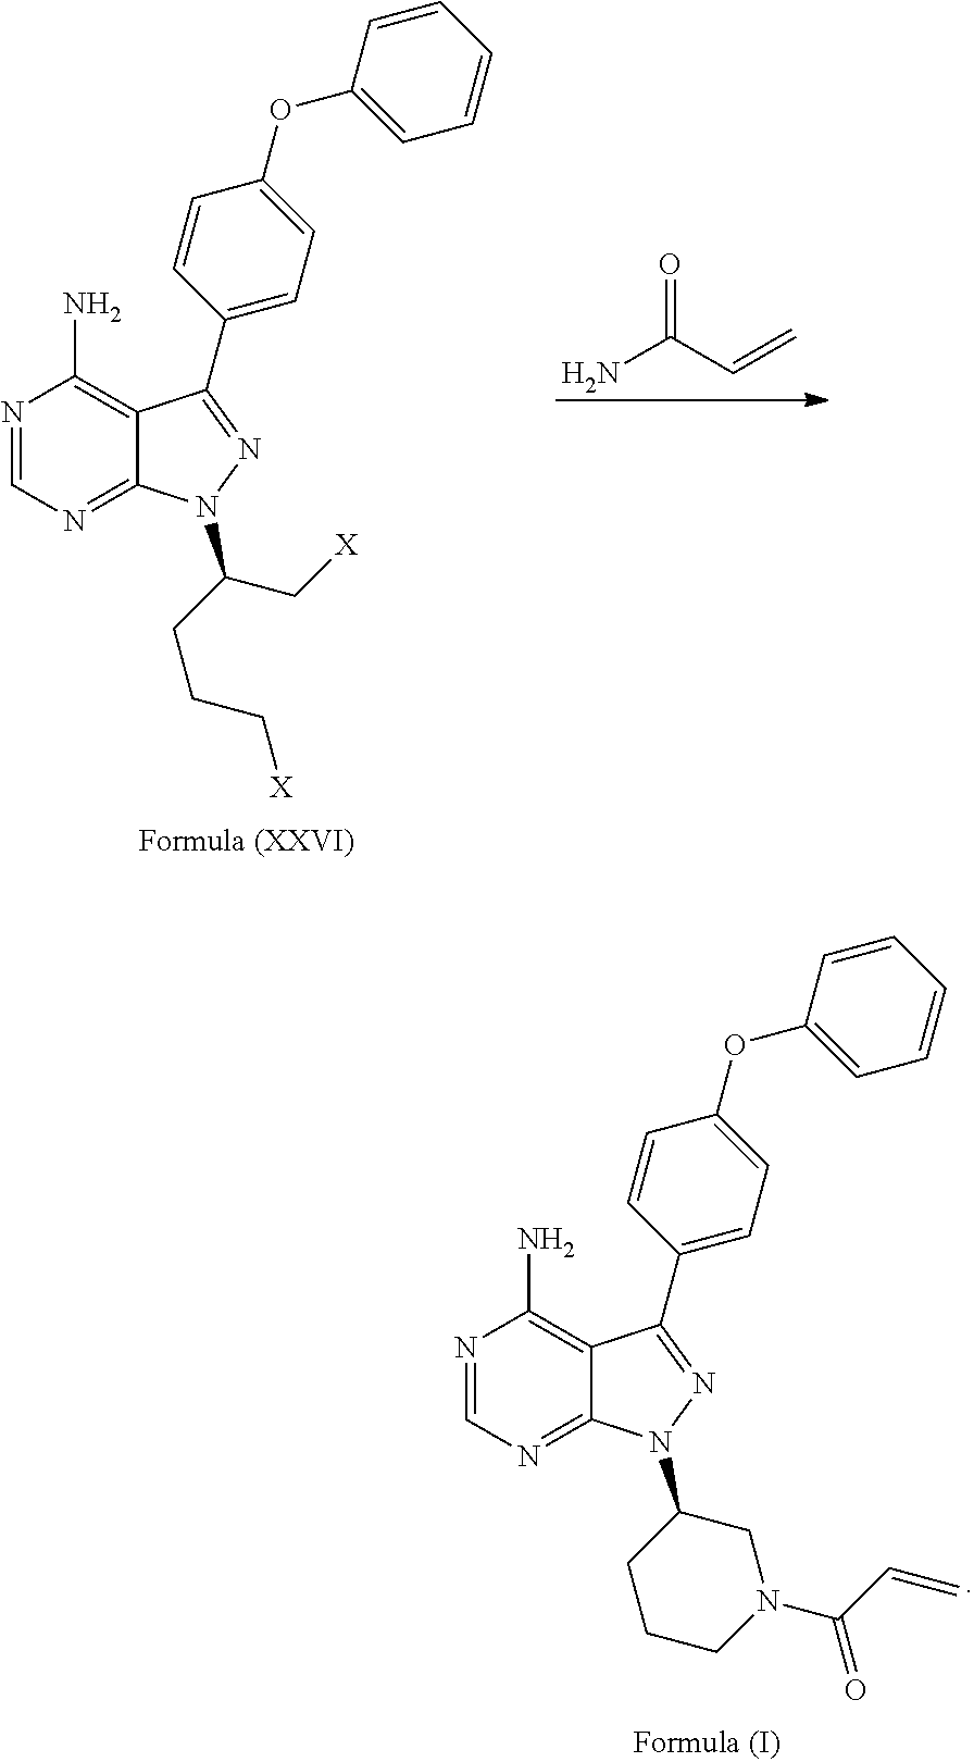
N1=CN=C2C(=C1N)C(C1=CC=C(OC3=CC=CC=C3)C=C1)=NN2C1CCCN(C(C=C)=O)C1.O=C(C=C)N.N1=CN=C2C(=C1N)C(C1=CC=C(OC3=CC=CC=C3)C=C1)=NN2C(CCC[X])C[X]
